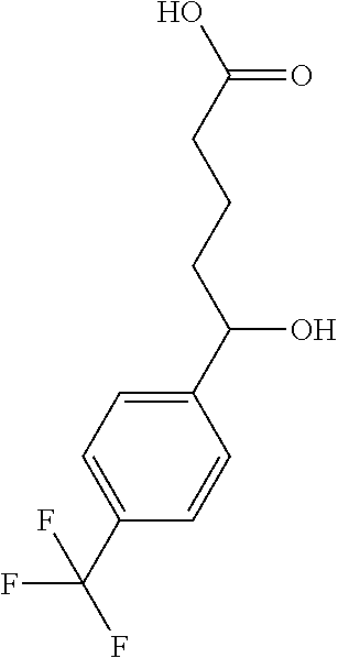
C1(C(CCCC(O)=O)O)=CC=C(C(F)(F)F)C=C1
